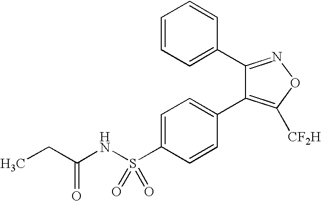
C1=C(S(NC(CC)=O)(=O)=O)C=CC(C2=C([CF2H])ON=C2C2=CC=CC=C2)=C1
